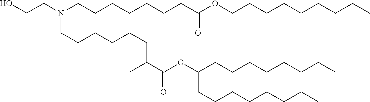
C(C(=O)OC(CCCCCCCC)CCCCCCCC)(C)CCCCCCN(CCCCCCCC(OCCCCCCCCC)=O)CCO
